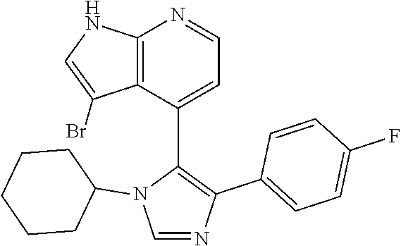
C1=C(C2=C(C3=CC=C(F)C=C3)N=CN2C2CCCCC2)C2=C(N=C1)NC=C2Br
